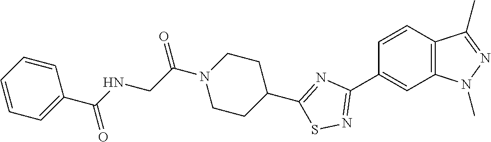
C1=CC2=C(C=C1C1=NSC(C3CCN(C(CNC(C4=CC=CC=C4)=O)=O)CC3)=N1)N(C)N=C2C
